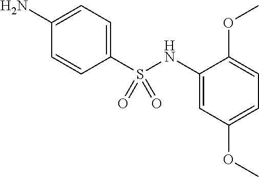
C1(S(NC2=CC(OC)=CC=C2OC)(=O)=O)=CC=C(N)C=C1
